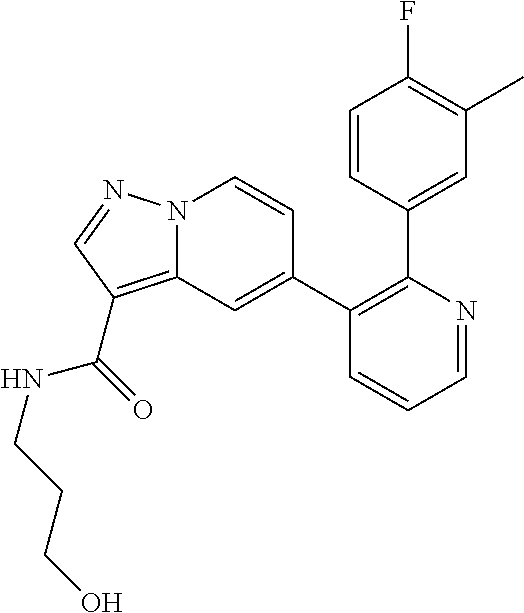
C1=NC(C2=CC(C)=C(F)C=C2)=C(C2=CC3=C(C(=O)NCCCO)C=NN3C=C2)C=C1
